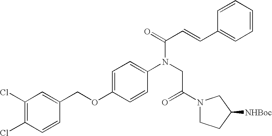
C1(Cl)=C(Cl)C=CC(COC2=CC=C(N(CC(N3CCC([NHBoc])C3)=O)C(=O)C=CC3=CC=CC=C3)C=C2)=C1
